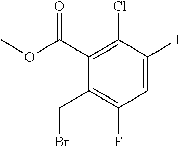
O=C(C1=C(Cl)C(I)=CC(F)=C1CBr)OC
